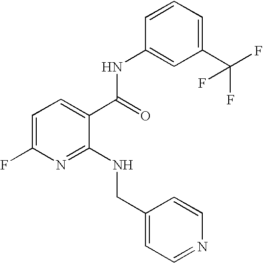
C1=C(F)N=C(NCC2=CC=NC=C2)C(C(=O)NC2=CC(C(F)(F)F)=CC=C2)=C1
